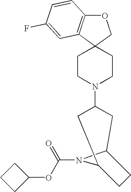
O1C2=C(C3(C1)CCN(C1CC4N(C(OC5CCC5)=O)C(C1)CC4)CC3)C=C(F)C=C2
